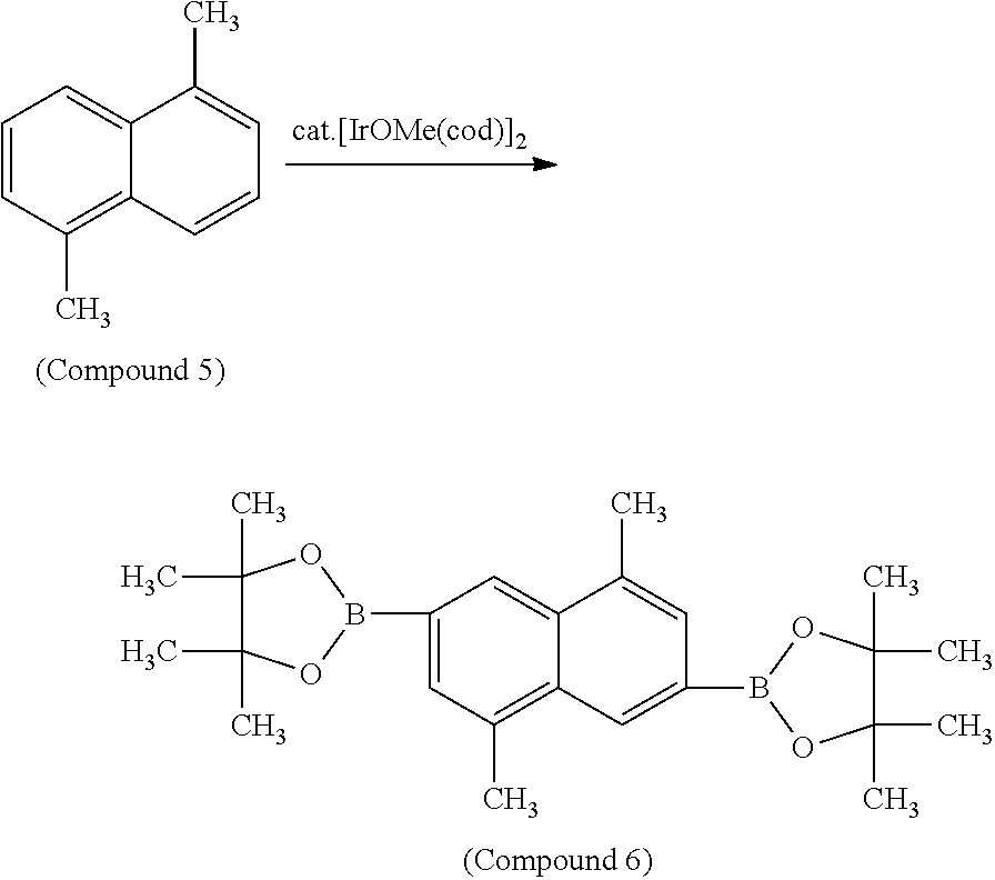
C1=CC(C)=C2C(=C1)C(C)=CC=C2.C1(B2OC(C)(C)C(C)(C)O2)=CC(C)=C2C(=C1)C(C)=CC(B1OC(C)(C)C(C)(C)O1)=C2
